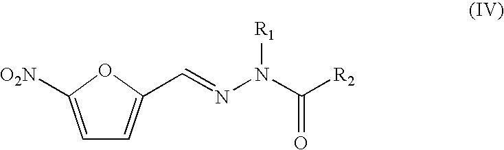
C1=C([O2N])OC(C=NN([R1])C(=O)[R2])=C1
